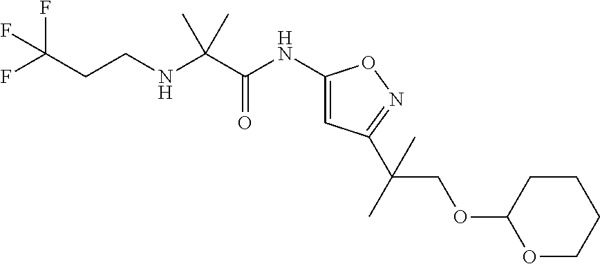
N(C(C(NC1=CC(C(C)(COC2OCCCC2)C)=NO1)=O)(C)C)CCC(F)(F)F
